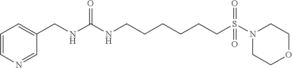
N1=CC(CNC(NCCCCCCS(N2CCOCC2)(=O)=O)=O)=CC=C1
